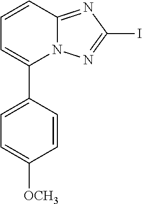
C1=CC2=NC(I)=NN2C(C2=CC=C([OCH3])C=C2)=C1
